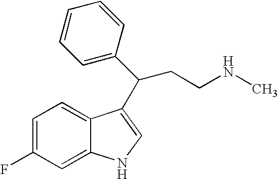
C1=C(F)C=C2C(=C1)C(C(CCNC)C1=CC=CC=C1)=CN2
